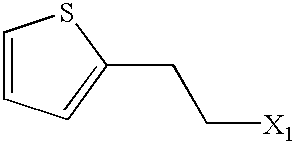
C1=CC=C(CC[X1])S1
